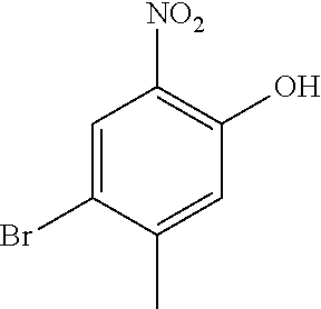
C1=C(Br)C(C)=CC(O)=C1[NO2]
